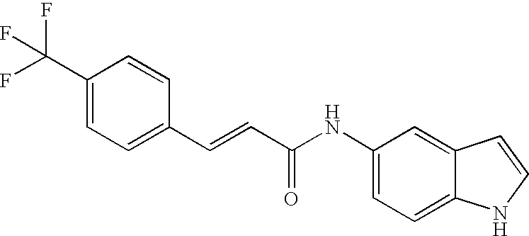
C(=CC(=O)NC1=CC=C2C(=C1)C=CN2)C1=CC=C(C(F)(F)F)C=C1
